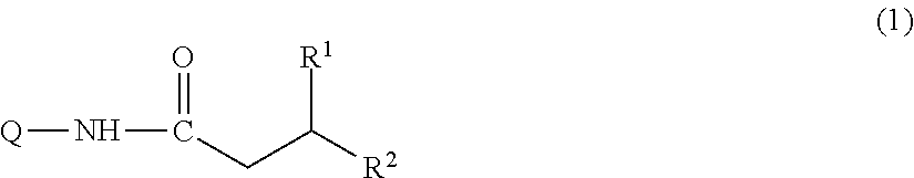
C(CC([R2])[R1])(N[Q])=O
